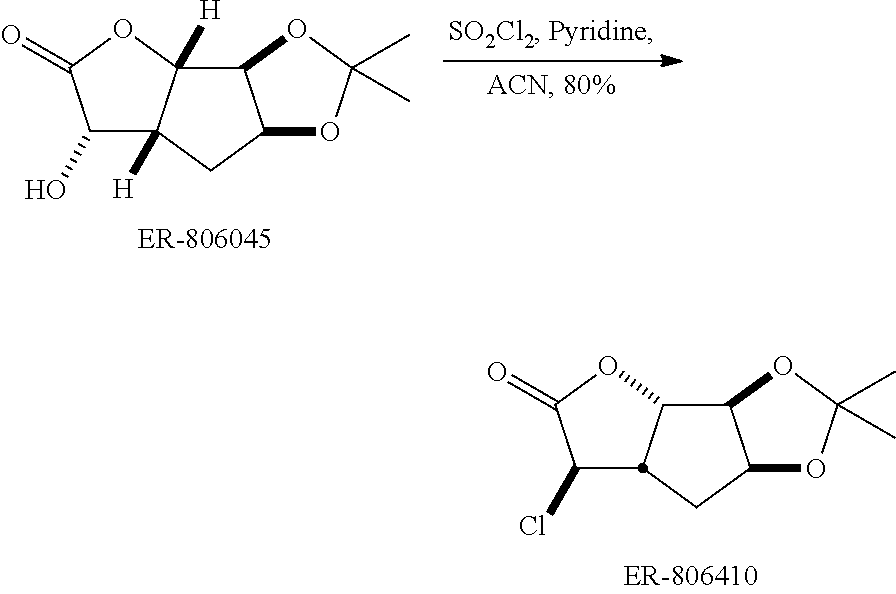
C1(O)C2([H])C([H])(OC1=O)C1C(C2)OC(C)(C)O1.C1(Cl)C(=O)OC2C3C(CC12)OC(C)(C)O3
